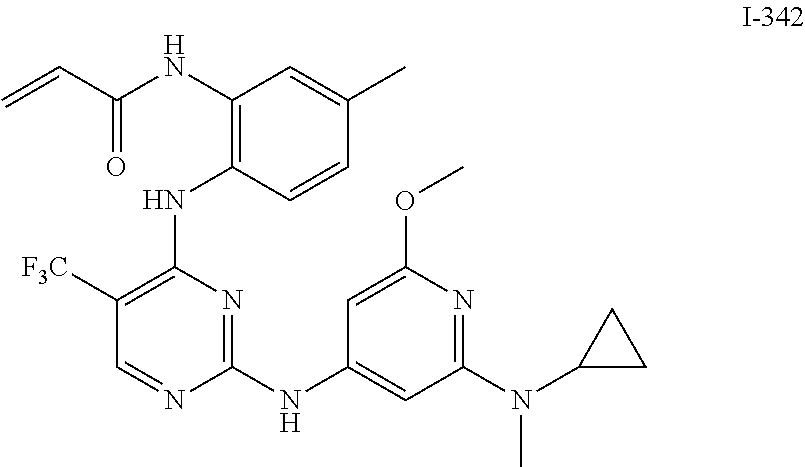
C1([F3C])=C(NC2=C(NC(C=C)=O)C=C(C)C=C2)N=C(NC2=CC(N(C3CC3)C)=NC(OC)=C2)N=C1
